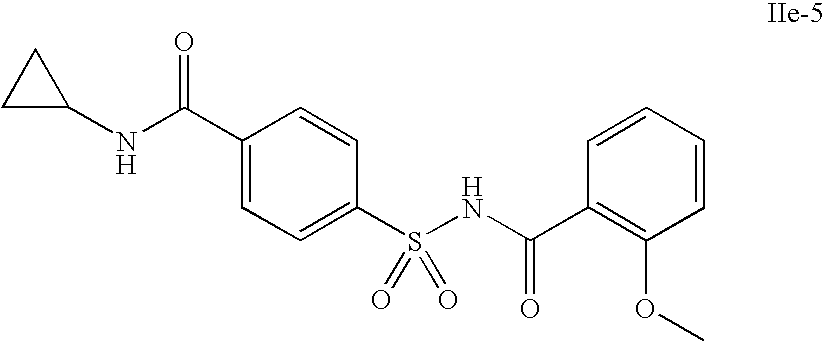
C1(C(NC2CC2)=O)=CC=C(S(NC(C2=C(OC)C=CC=C2)=O)(=O)=O)C=C1
